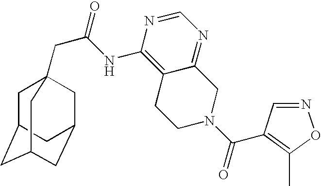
C1C2CC3CC(CC1(CC(=O)NC1=C4C(=NC=N1)CN(C(=O)C1=C(C)ON=C1)CC4)C3)C2
